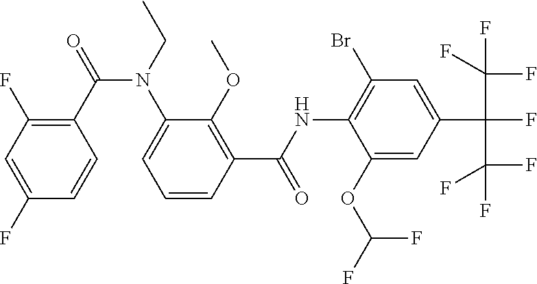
C1(F)=CC(F)=C(C(=O)N(CC)C2=CC=CC(C(NC3=C(Br)C=C(C(F)(C(F)(F)F)C(F)(F)F)C=C3OC(F)F)=O)=C2OC)C=C1
